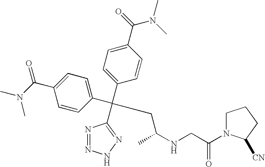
N1=NNN=C1C(CC(NCC(=O)N1CCCC1[CN])C)(C1=CC=C(C(=O)N(C)C)C=C1)C1=CC=C(C(N(C)C)=O)C=C1
